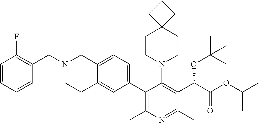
C12=CC=C(C3=C(C)N=C(C)C(C(C(OC(C)C)=O)OC(C)(C)C)=C3N3CCC4(CC3)CCC4)C=C1CCN(CC1=C(F)C=CC=C1)C2
